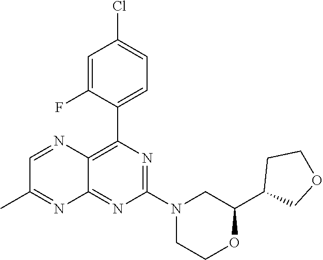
N1=C(N2CC(C3COCC3)OCC2)N=C2C(=C1C1=CC=C(Cl)C=C1F)N=CC(C)=N2
